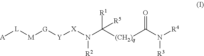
[A][L][M][G][Y][X]N(C([(CH2)q]C(N([R4])[R3])=O)([R1])[R5])[R2]
